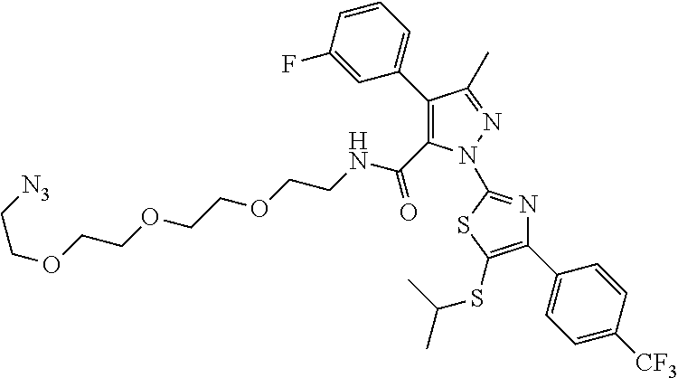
C1(C2=CC=CC(F)=C2)=C(C(NCCOCCOCCOCC[N3])=O)N(C2=NC(C3=CC=C([CF3])C=C3)=C(SC(C)C)S2)N=C1C
